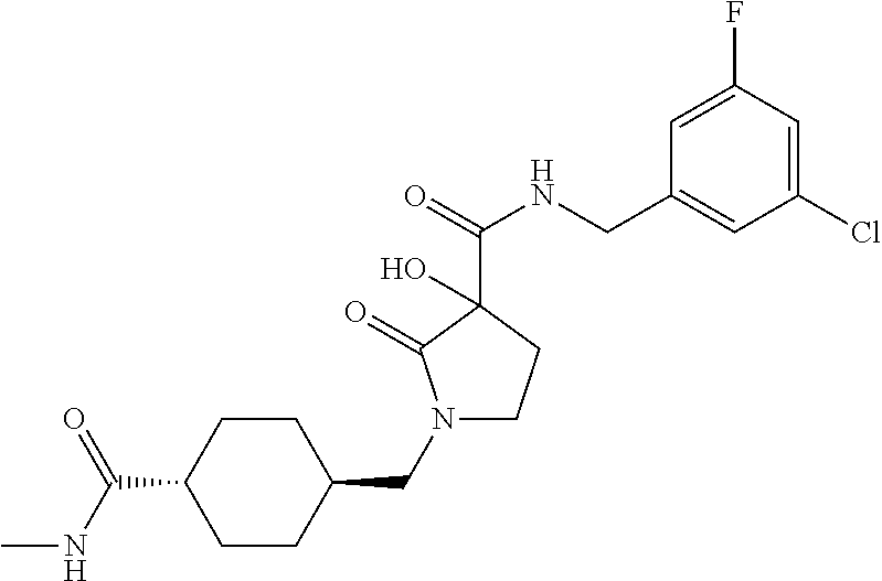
N1(CC2CCC(C(NC)=O)CC2)CCC(C(NCC2=CC(Cl)=CC(F)=C2)=O)(O)C1=O
